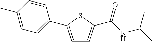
C1=C(C2=CC=C(C)C=C2)SC(C(NC(C)C)=O)=C1
